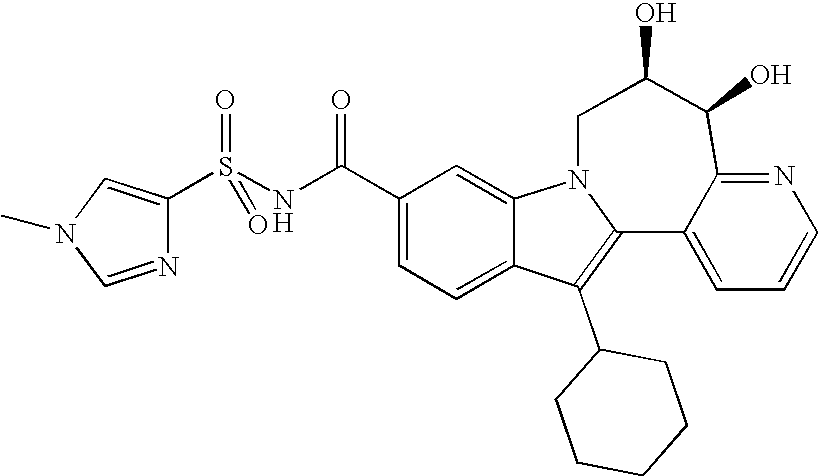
C1(C(NS(=O)(=O)C2=CN(C)C=N2)=O)=CC=C2C(=C1)N1C(=C2C2CCCCC2)C2=CC=CN=C2C(O)C(O)C1
